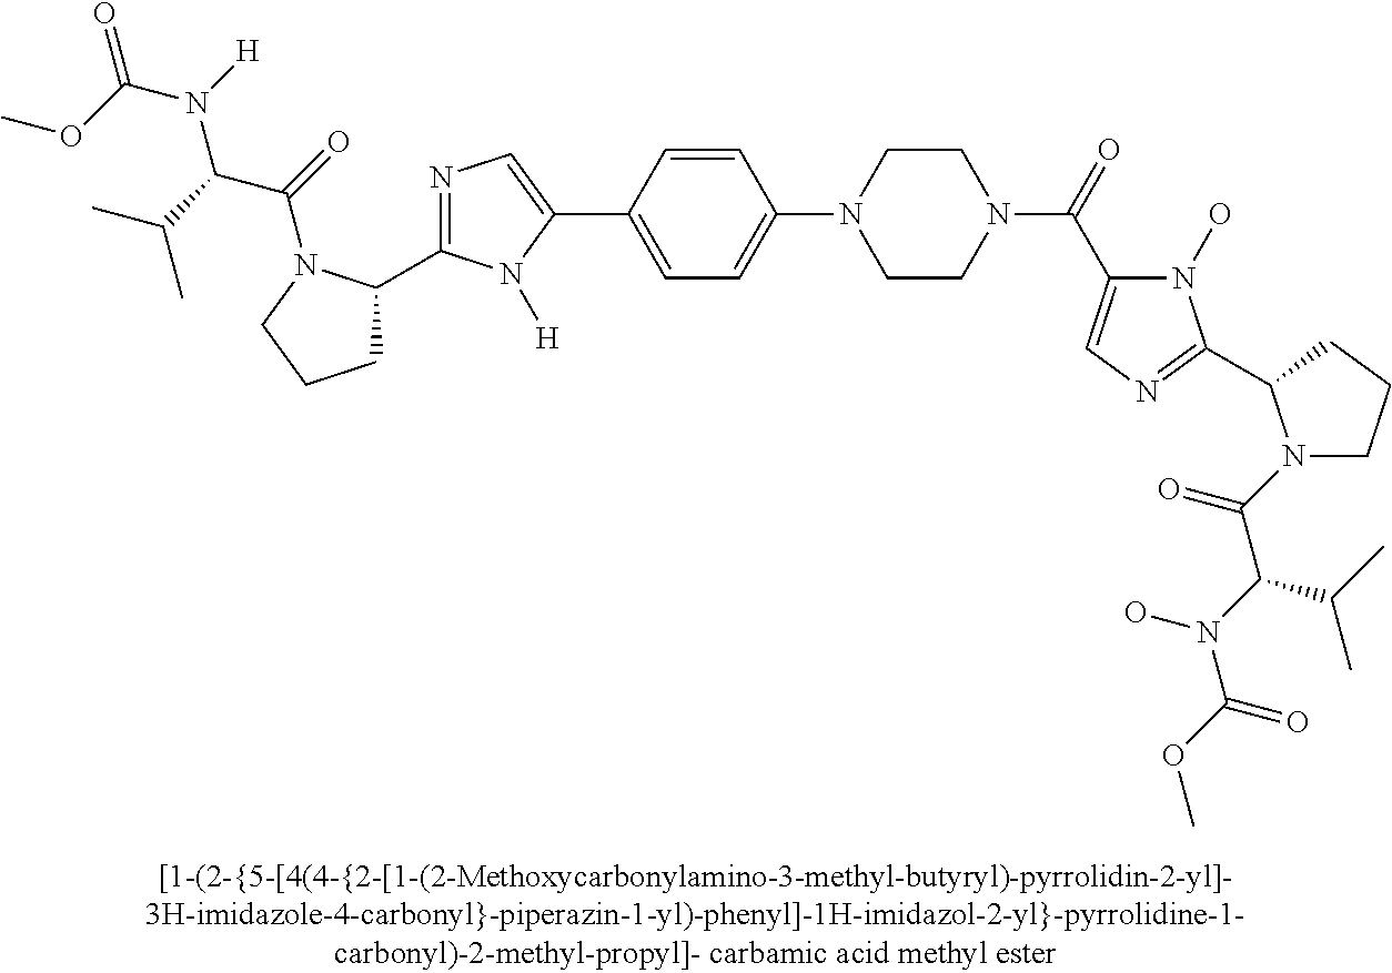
C1(N2CCN(C(=O)C3=CN=C(C4CCCN4C(=O)C(N(C(OC)=O)O)C(C)C)N3O)CC2)=CC=C(C2=CN=C(C3CCCN3C(C(N(C(=O)OC)[H])C(C)C)=O)N2[H])C=C1
